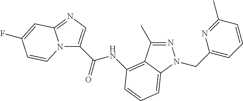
N12C(C(NC3=C4C(C)=NN(CC5=CC=CC(C)=N5)C4=CC=C3)=O)=CN=C1C=C(F)C=C2
